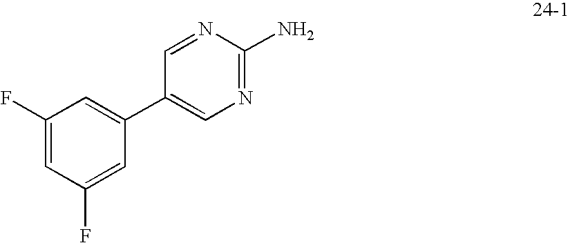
C1(F)=CC(F)=CC(C2=CN=C(N)N=C2)=C1
